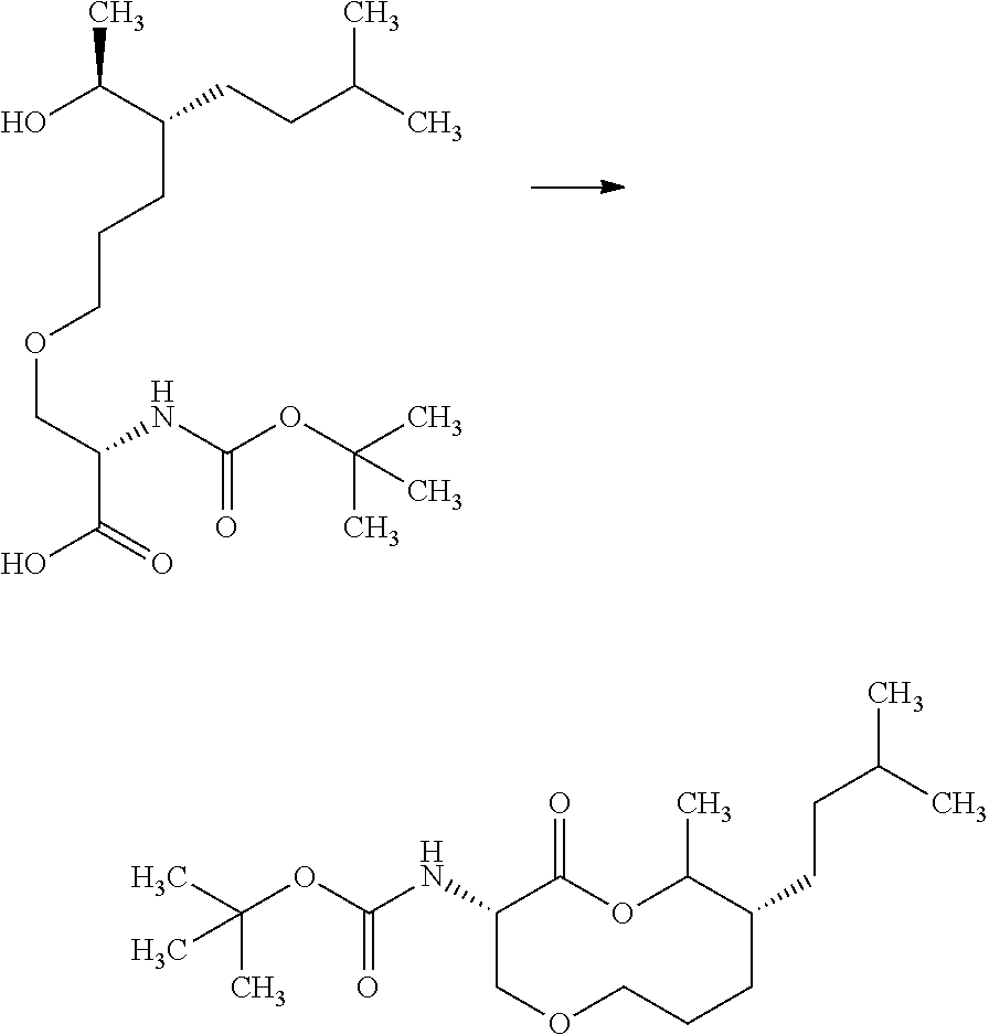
OC(C(CCC(C)C)CCCOCC(C(=O)O)NC(OC(C)(C)C)=O)C.C1(NC(=O)OC(C)(C)C)COCCCC(CCC(C)C)C(C)OC1=O
